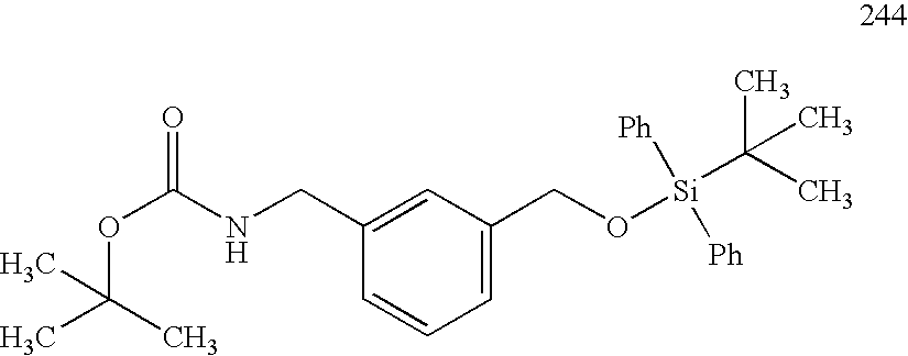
C1(CNC(OC(C)(C)C)=O)=CC(CO[Si]([Ph])([Ph])C(C)(C)C)=CC=C1
